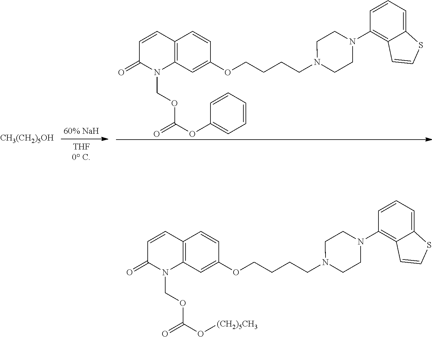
C1=CC2=C(N(COC(OC3=CC=CC=C3)=O)C1=O)C=C(OCCCCN1CCN(C3=C4C(=CC=C3)SC=C4)CC1)C=C2.[CH3(CH2)5OH].C1=CC2=C(N(COC(O[(CH2)5CH3])=O)C1=O)C=C(OCCCCN1CCN(C3=C4C(=CC=C3)SC=C4)CC1)C=C2
